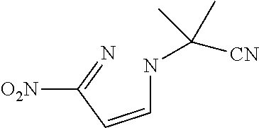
C(NC(C)(C)[CN])=CC(=N)[O2N]
